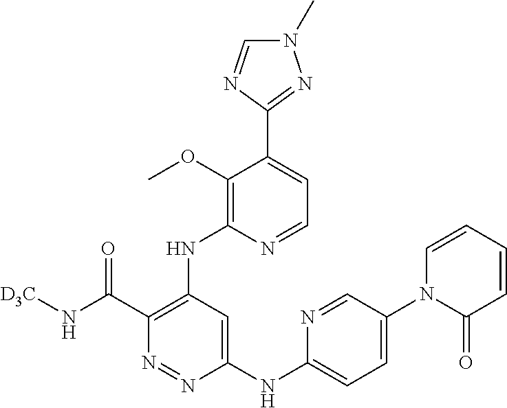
C1(NC2=CC=C(N3C(=O)C=CC=C3)C=N2)=CC(NC2=C(OC)C(C3=NN(C)C=N3)=CC=N2)=C(C(N[D3C])=O)N=N1
